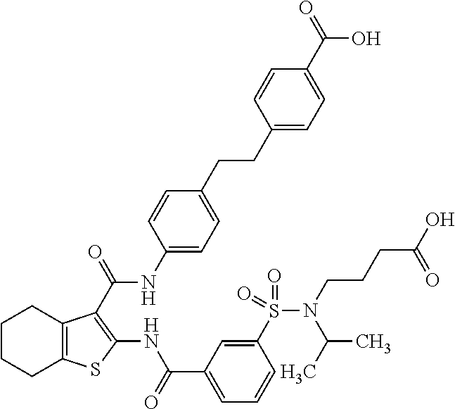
C1(CCC2=CC=C(NC(=O)C3=C(NC(C4=CC=CC(S(N(CCCC(O)=O)C(C)C)(=O)=O)=C4)=O)SC4=C3CCCC4)C=C2)=CC=C(C(=O)O)C=C1
